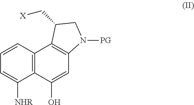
C12=C(C=CC=C1[NHR])C1=C(C=C2O)N([PG])CC1C[X]
